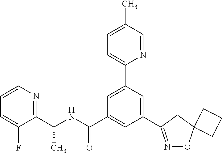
C1(C(NC(C2=CC(C3=NOC4(C3)CCC4)=CC(C3=CC=C(C)C=N3)=C2)=O)C)=NC=CC=C1F
